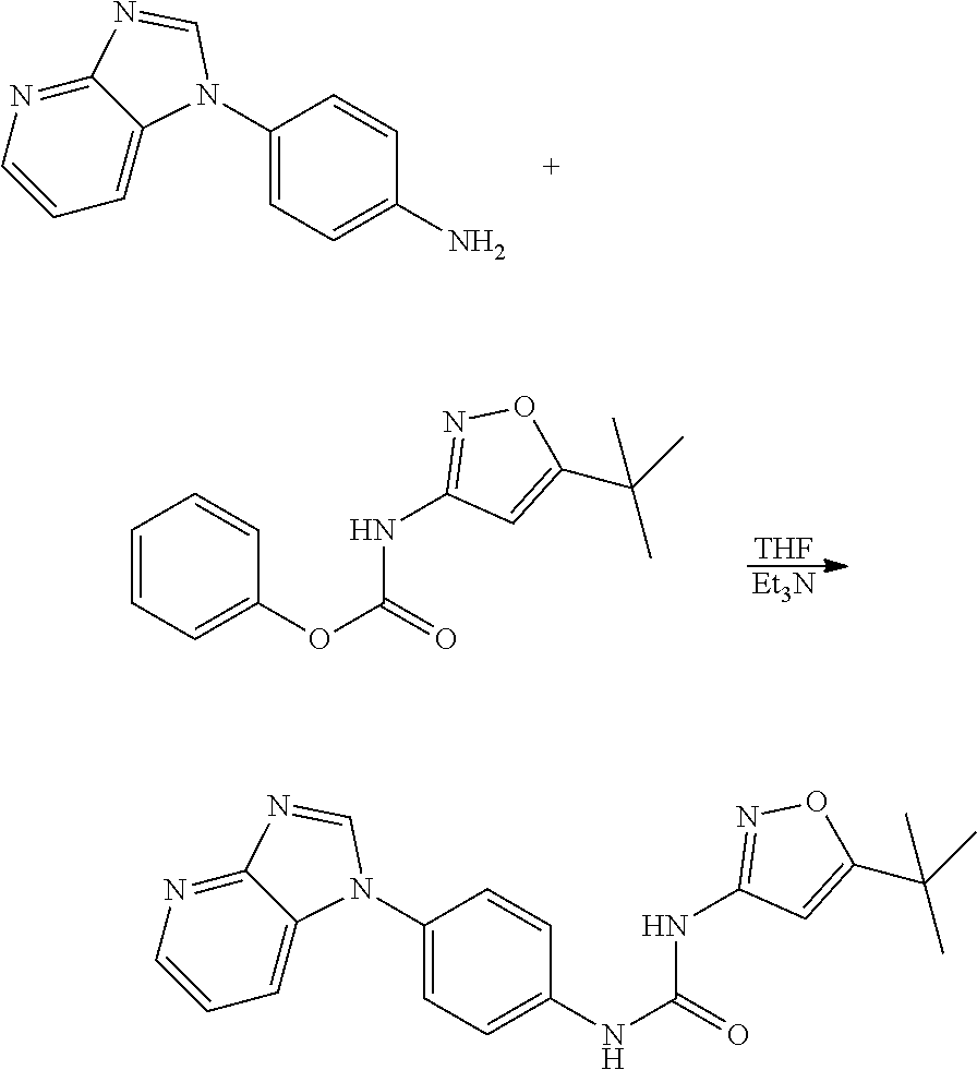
C1(N2C3=CC=CN=C3N=C2)=CC=C(N)C=C1.[Et3N].[THF].C1=CC=C(OC(=O)NC2=NOC(C(C)(C)C)=C2)C=C1.C1(N2C3=CC=CN=C3N=C2)=CC=C(NC(=O)NC2=NOC(C(C)(C)C)=C2)C=C1
